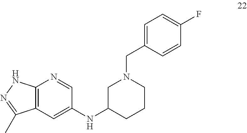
C12=C(C=C(NC3CN(CC4=CC=C(F)C=C4)CCC3)C=N1)C(C)=NN2
